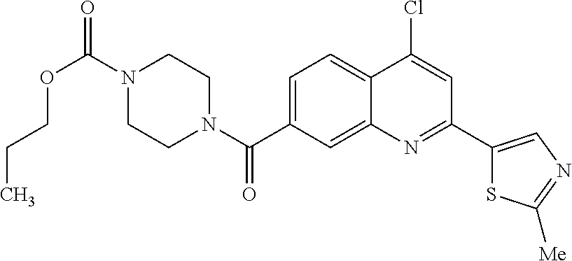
N1(C(OCCC)=O)CCN(C(=O)C2=CC=C3C(=C2)N=C(C2=CN=C([Me])S2)C=C3Cl)CC1
